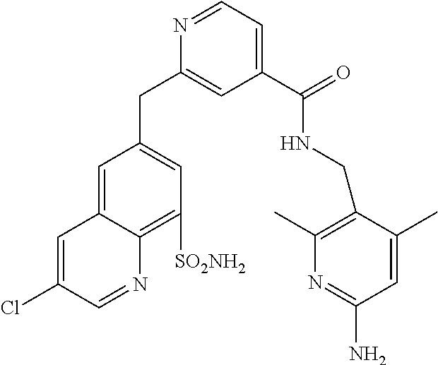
C1=C2C(=C([SO2NH2])C=C1CC1=CC(C(NCC3=C(C)N=C(N)C=C3C)=O)=CC=N1)N=CC(Cl)=C2
